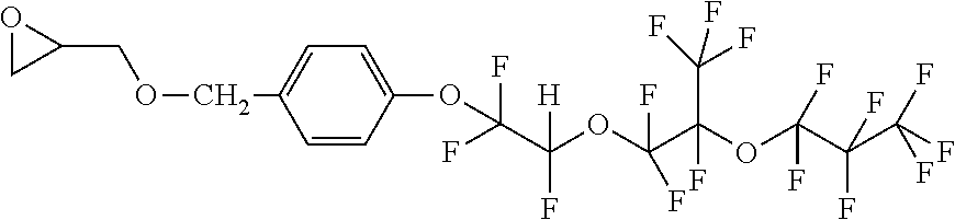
O1CC1COCC1=CC=C(OC(F)(F)C(OC(C(OC(C(C(F)(F)F)(F)F)(F)F)(F)C(F)(F)F)(F)F)([H])F)C=C1
